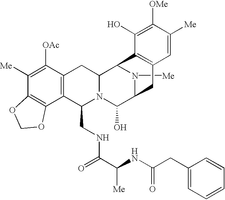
C1([Me])=C([OAc])C2=C(C3=C1OCO3)C(CNC(C(NC(=O)CC1=CC=CC=C1)[Me])=O)N1C(C2)C2N([Me])C(C1O)CC1=C2C(O)=C([OMe])C([Me])=C1
